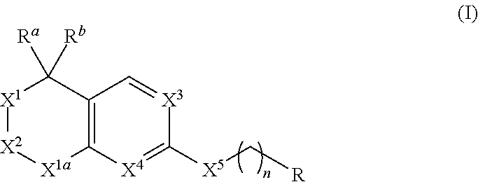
C12=C([X4]=C([X5]C[R])[X3]=C1)[X1a][X2][X1]C2([Rb])[Ra]
